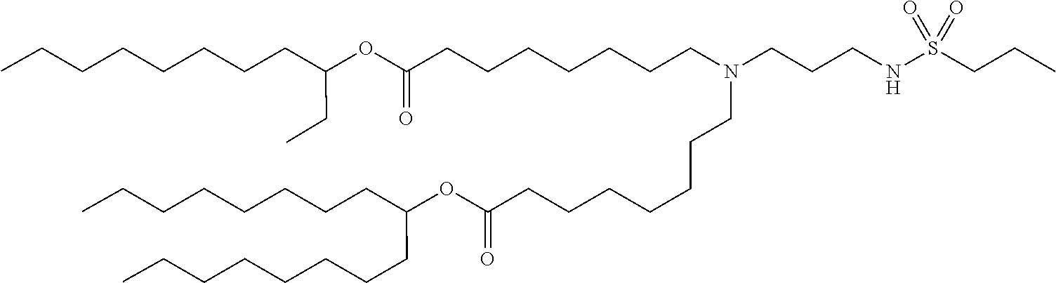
O(C(=O)CCCCCCCN(CCCCCCCC(OC(CCCCCCCC)CCCCCCCC)=O)CCCNS(CCC)(=O)=O)C(CC)CCCCCCCC
